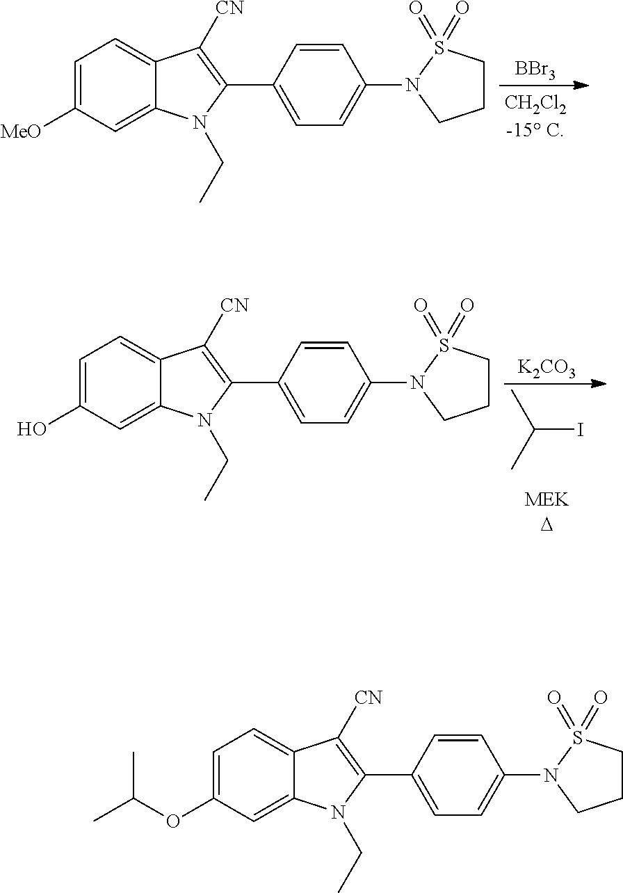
[BBr3].C1=C([MeO])C=C2C(=C1)C([CN])=C(C1=CC=C(N3CCCS3(=O)=O)C=C1)N2CC.C(I)(C)C.[K2CO3].C1=C(O)C=C2C(=C1)C([CN])=C(C1=CC=C(N3CCCS3(=O)=O)C=C1)N2CC.C1=C(OC(C)C)C=C2C(=C1)C([CN])=C(C1=CC=C(N3CCCS3(=O)=O)C=C1)N2CC
